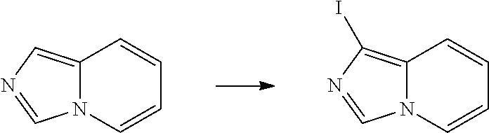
C12=CN=CN1C=CC=C2.C12=C(I)N=CN1C=CC=C2
